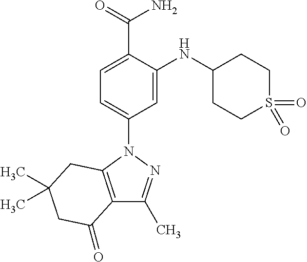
C12=C(N(C3=CC=C(C(N)=O)C(NC4CCS(=O)(=O)CC4)=C3)N=C1C)CC(C)(C)CC2=O
